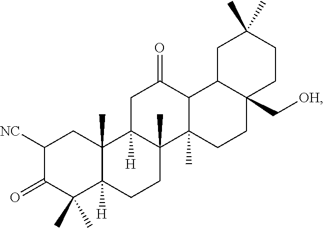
C1([NC])C(=O)C(C)(C)C2([H])C(C)(C1)C1([H])C(C)(CC2)C2(C)C(C(=O)C1)C1C(C[OH])(CC2)CCC(C)(C)C1
